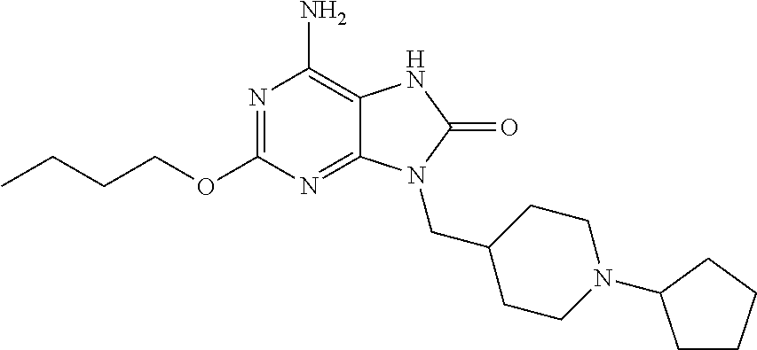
N1=C(OCCCC)N=C2C(=C1N)NC(=O)N2CC1CCN(C2CCCC2)CC1
